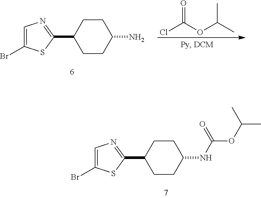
C1CC(N)CCC1C1=NC=C(Br)S1.ClC(OC(C)C)=O.C1CC(NC(OC(C)C)=O)CCC1C1=NC=C(Br)S1
